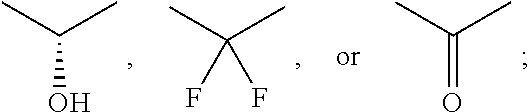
CC(C)=O.CC(C)(F)F.CC(C)O
